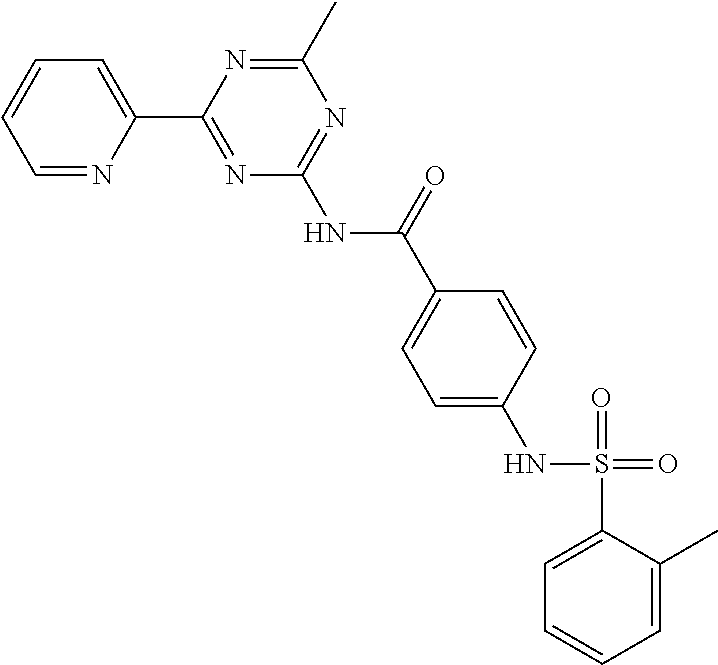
C1=NC(C2=NC(NC(C3=CC=C(NS(C4=CC=CC=C4C)(=O)=O)C=C3)=O)=NC(C)=N2)=CC=C1
